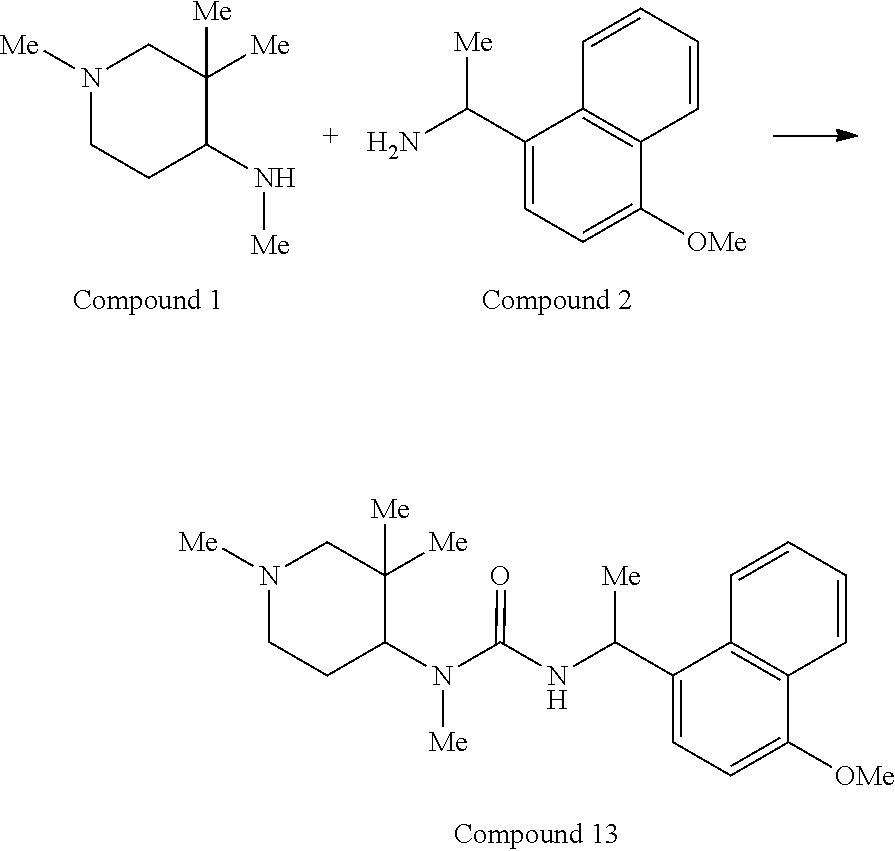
C1(C(N)[Me])=CC=C([OMe])C2=C1C=CC=C2.N1([Me])CCC(N[Me])C([Me])([Me])C1.C1(C(NC(N(C2C([Me])([Me])CN([Me])CC2)[Me])=O)[Me])=CC=C([OMe])C2=C1C=CC=C2
